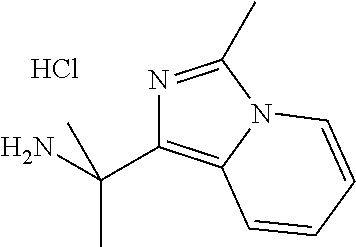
N1=C(C)N2C(=C1C(N)(C)C)C=CC=C2.Cl
